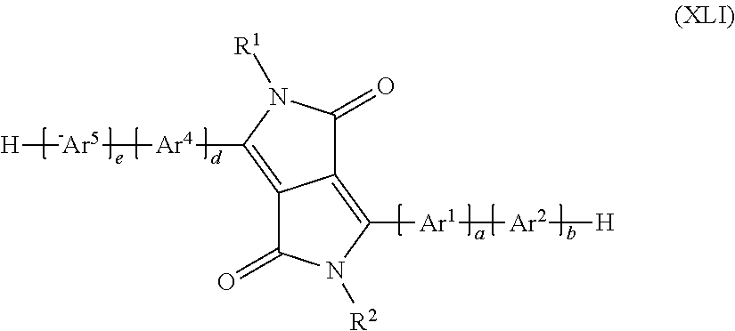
C12=C([Ar1][Ar2][H])N([R2])C(=O)C1=C([Ar4][Ar5][H])N([R1])C2=O
